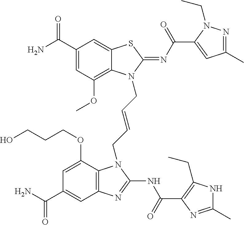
C1(C(N)=O)=CC(OC)=C2C(=C1)SC(=NC(=O)C1=CC(C)=NN1CC)N2CC=CCN1C2=C(C=C(C(N)=O)C=C2OCCCO)N=C1NC(=O)C1=C(CC)NC(C)=N1
